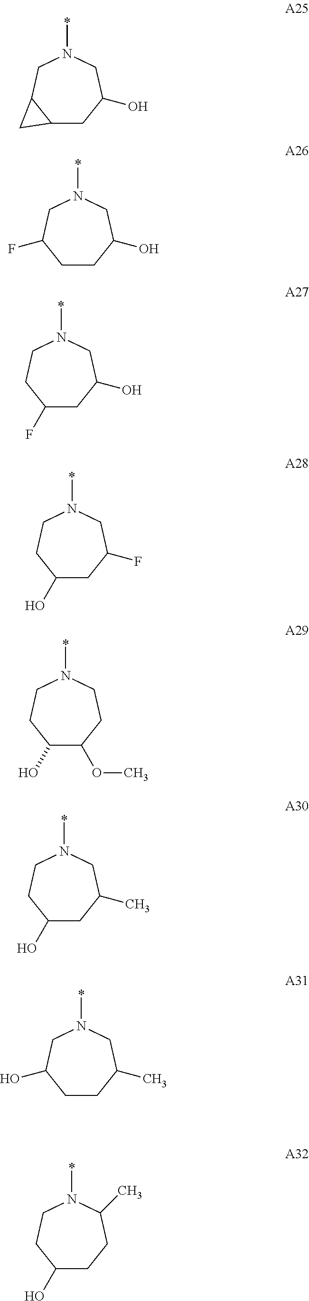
C12CC(O)CN(*)CC1C2.C1CC(O)CN(*)CC1F.C1(F)CC(O)CN(*)CC1.C1(O)CC(F)CN(*)CC1.C1(O)C(OC)CCN(*)CC1.C1(O)CC(C)CN(*)CC1.C1CC(C)CN(*)CC1O.C1(O)CCC(C)N(*)CC1
